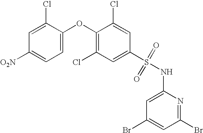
O(C1=C(Cl)C=C(S(NC2=CC(Br)=CC(Br)=N2)(=O)=O)C=C1Cl)C1=CC=C([O2N])C=C1Cl
